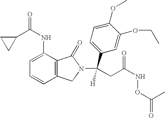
C1=C(NC(=O)C2CC2)C2=C(C=C1)CN(C(C1=CC=C(OC)C(OCC)=C1)([H])CC(NOC(=O)C)=O)C2=O
